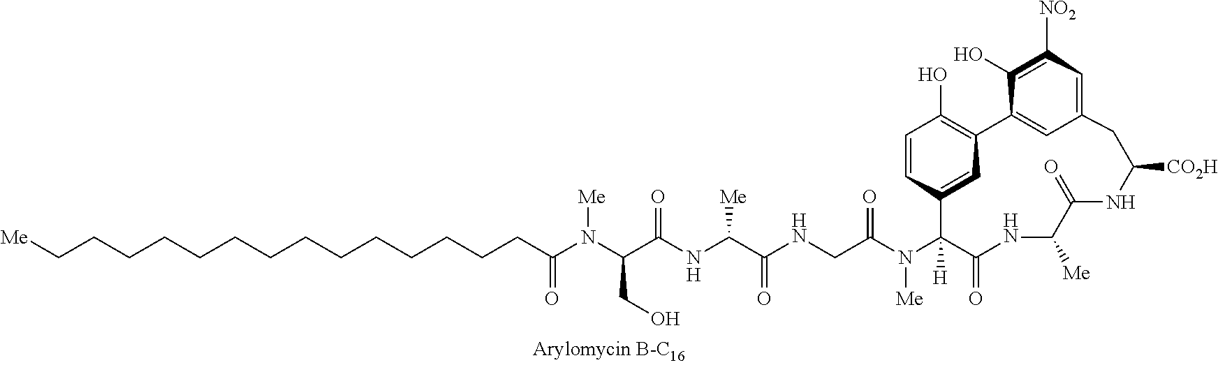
C(CCCCCCCCCCCCCC(N(C(C(NC(C(NCC(N([Me])C1([H])C2=CC(=C(O)C=C2)C2=CC(=CC([NO2])=C2O)CC([CO2H])NC(=O)C([Me])NC1=O)=O)=O)[Me])=O)CO)[Me])=O)[Me]
